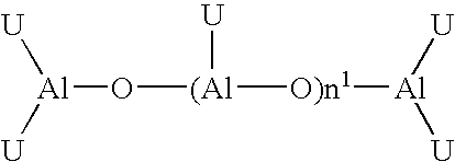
[Al](O[(Al]([U])[O)n1][Al]([U])[U])([U])[U]
